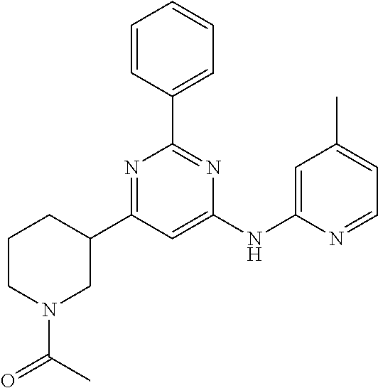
C1C(C2=NC(C3=CC=CC=C3)=NC(NC3=CC(C)=CC=N3)=C2)CCCN1C(=O)C
